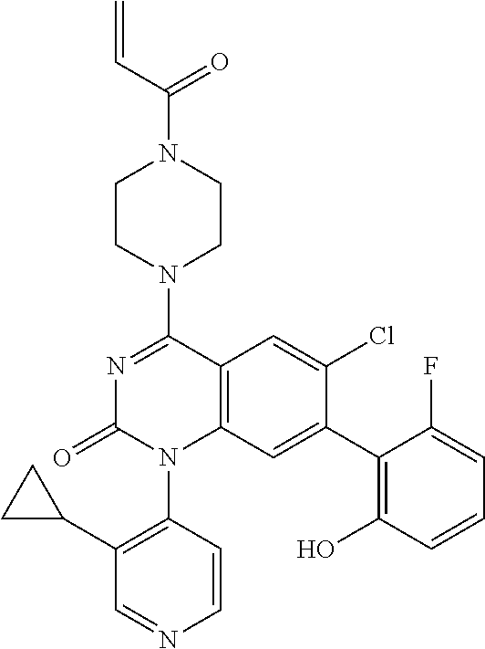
C1(N2CCN(C(=O)C=C)CC2)=NC(=O)N(C2=C(C3CC3)C=NC=C2)C2=C1C=C(Cl)C(C1=C(O)C=CC=C1F)=C2
